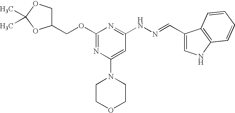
C(OC1=NC(N2CCOCC2)=CC(NN=CC2=CNC3=C2C=CC=C3)=N1)C1COC(C)(C)O1
